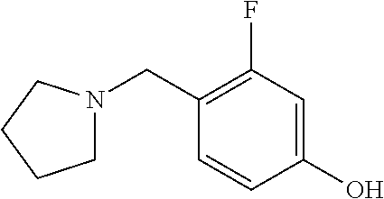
N1(CC2=C(F)C=C(O)C=C2)CCCC1
